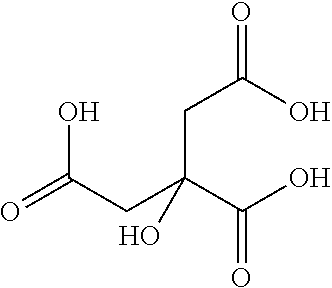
O=C(CC(C(O)=O)(CC(O)=O)O)O
